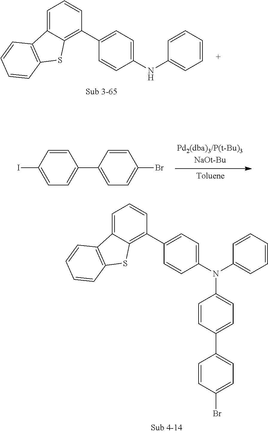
C1(C2=CC=C(Br)C=C2)=CC=C(I)C=C1.C1=C2C(=C(C3=CC=C(N(C4=CC=CC=C4)C4=CC=C(C5=CC=C(Br)C=C5)C=C4)C=C3)C=C1)SC1=C2C=CC=C1.C1=C2C(=C(C3=CC=C(NC4=CC=CC=C4)C=C3)C=C1)SC1=C2C=CC=C1
